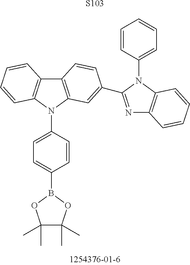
[S103].C12=C(N(C3=CC=C(B4OC(C)(C)C(C)(C)O4)C=C3)C3=C1C=CC(C1=NC4=C(N1C1=CC=CC=C1)C=CC=C4)=C3)C=CC=C2
